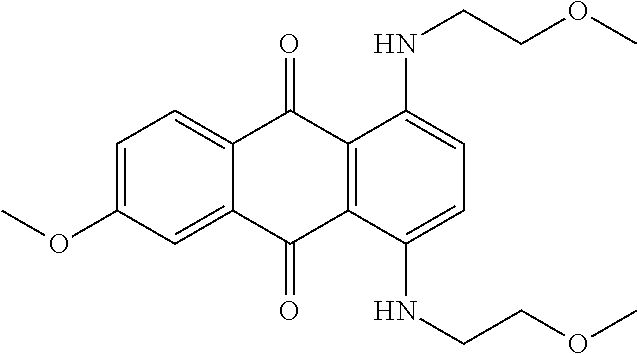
C1=C(OC)C=C2C(=C1)C(=O)C1=C(C2=O)C(NCCOC)=CC=C1NCCOC
